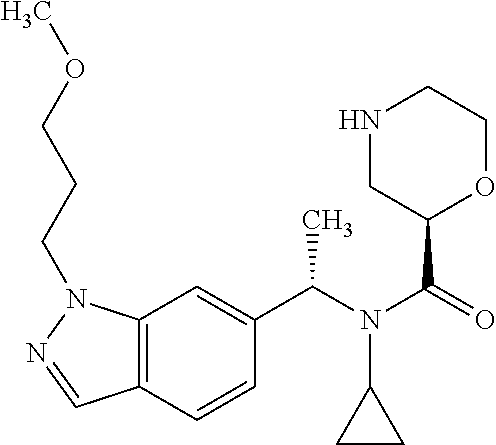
C12=C(C=CC(C(N(C(=O)C3OCCNC3)C3CC3)C)=C1)C=NN2CCCOC
